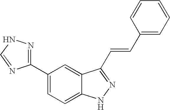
C1(C2=NNC=N2)=CC=C2C(=C1)C(C=CC1=CC=CC=C1)=NN2
